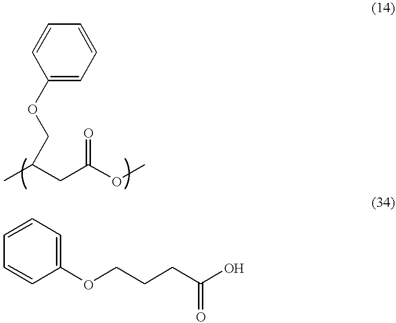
C(C(OC)=O)C(C)COC1=CC=CC=C1.C1=CC(OCCCC(O)=O)=CC=C1
